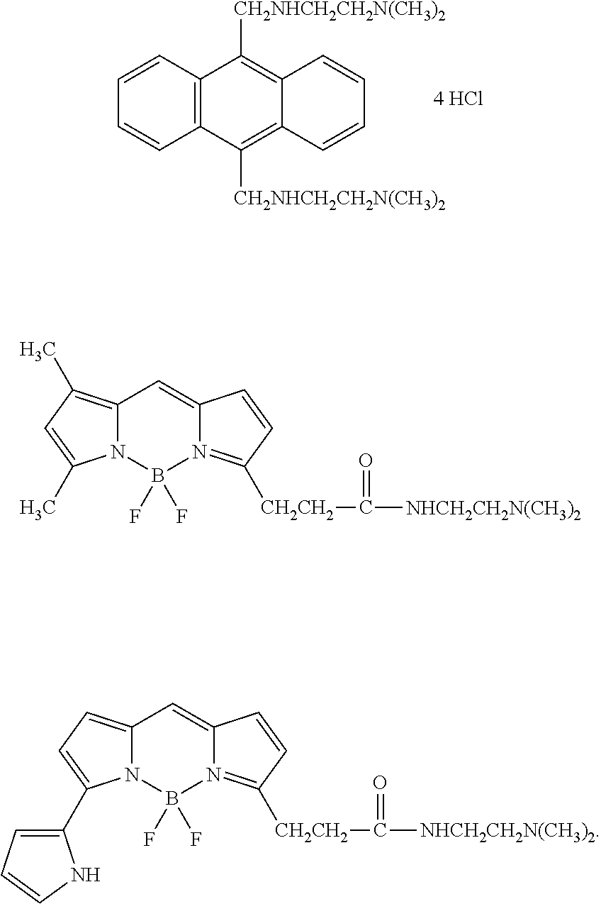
C12=C(C=CC=C1)C([CH2NHCH2CH2N(CH3)2])=C1C(=C2[CH2NHCH2CH2N(CH3)2])C=CC=C1.C12=C(C)C=C(C)N1B(F)(F)N1=C([CH2CH2]C([NHCH2CH2N(CH3)2])=O)C=CC1=C2.C12=CC=C(C3=CC=CN3)N1B(F)(F)N1=C([CH2CH2]C([NHCH2CH2N(CH3)2])=O)C=CC1=C2
